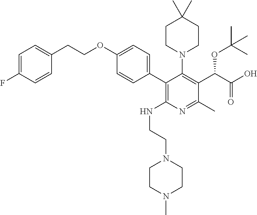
C1=C(F)C=CC(CCOC2=CC=C(C3=C(NCCN4CCN(C)CC4)N=C(C)C(C(C(O)=O)OC(C)(C)C)=C3N3CCC(C)(C)CC3)C=C2)=C1
